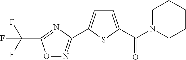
O1N=C(C2=CC=C(C(N3CCCCC3)=O)S2)N=C1C(F)(F)F
